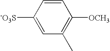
C1([-O3S])=CC(C)=C([OCH3])C=C1
